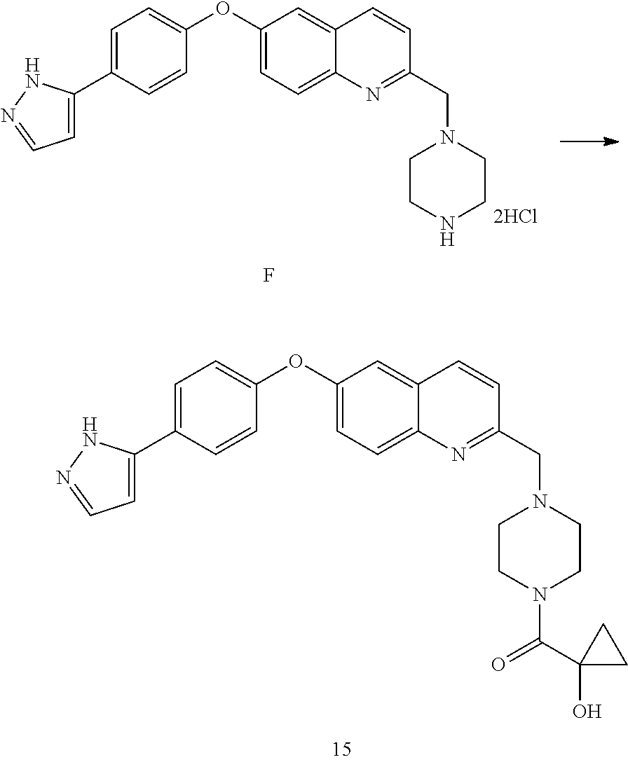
C1=C(C2=CC=NN2)C=CC(OC2=CC=C3C(=C2)C=CC(CN2CCNCC2)=N3)=C1.F.C1=C(C2=CC=NN2)C=CC(OC2=CC=C3C(=C2)C=CC(CN2CCN(C(C4(O)CC4)=O)CC2)=N3)=C1
